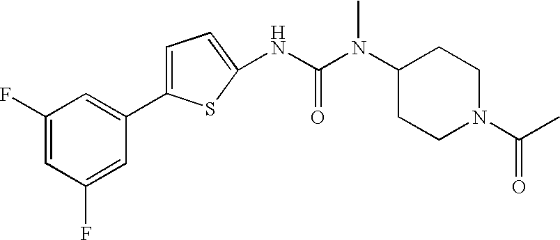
C1=C(C2=CC(F)=CC(F)=C2)SC(NC(N(C2CCN(C(C)=O)CC2)C)=O)=C1
